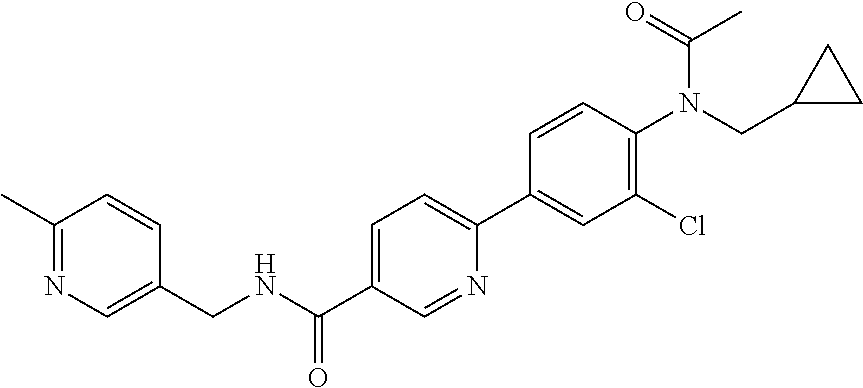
C1(C)=NC=C(CNC(C2=CC=C(C3=CC(Cl)=C(N(C(C)=O)CC4CC4)C=C3)N=C2)=O)C=C1
